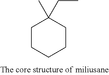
C1CCCCC1(CC)C
